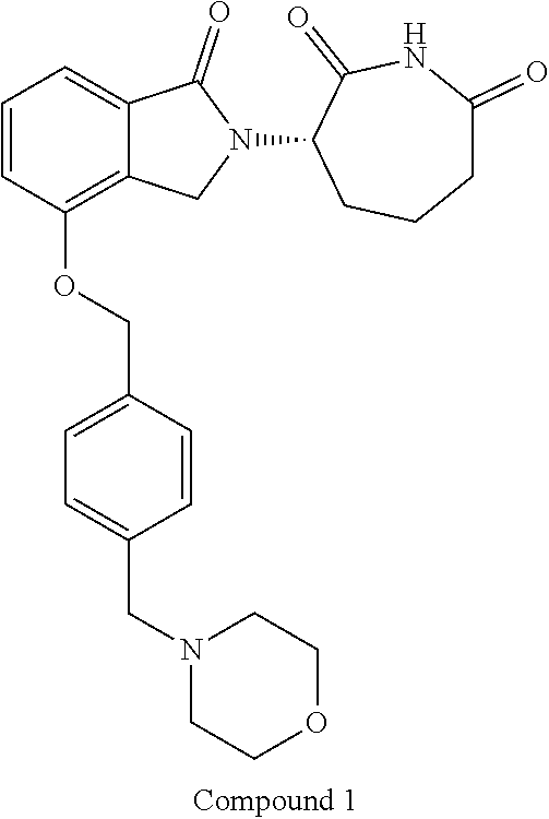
C1=CC(OCC2=CC=C(CN3CCOCC3)C=C2)=C2C(=C1)C(=O)N(C1CCCC(=O)NC1=O)C2
